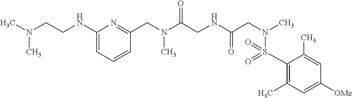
C1=C(NCCN(C)C)N=C(CN(C(CNC(CN(C)S(C2=C(C)C=C([OMe])C=C2C)(=O)=O)=O)=O)C)C=C1
